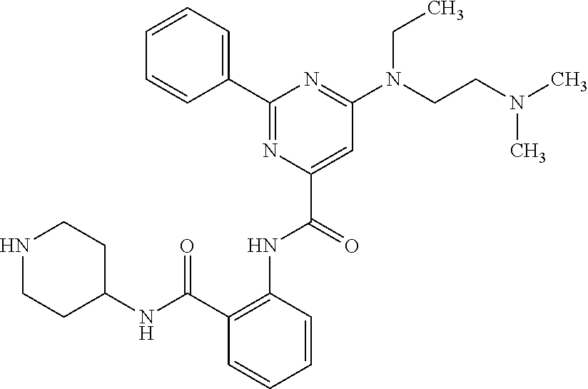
C1=CC=C(C2=NC(C(=O)NC3=C(C(NC4CCNCC4)=O)C=CC=C3)=CC(N(CCN(C)C)CC)=N2)C=C1
